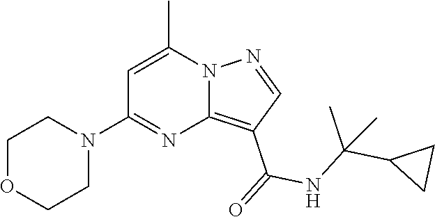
C12=C(C(=O)NC(C3CC3)(C)C)C=NN1C(C)=CC(N1CCOCC1)=N2
